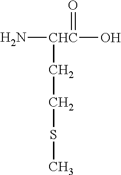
N[CHC](O)(=O)CCSC
